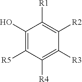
C1(O)=C([R5])C([R4])=C([R3])C([R2])=C1[R1]
